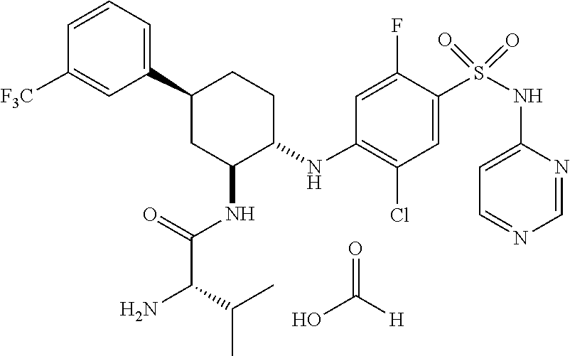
C1=NC(NS(=O)(=O)C2=CC(Cl)=C(NC3CCC(C4=CC=CC([F3C])=C4)CC3NC(C(N)C(C)C)=O)C=C2F)=CC=N1.O=C([H])O
